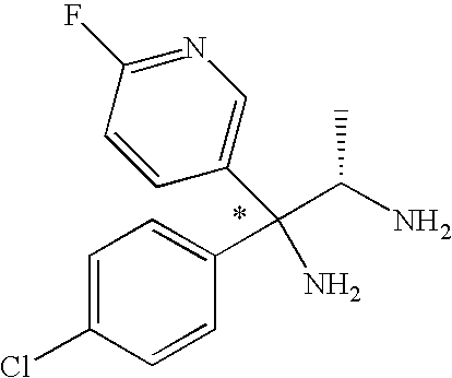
C1(C(C(N)C)(N)C2=CC=C(Cl)C=C2)=CN=C(F)C=C1
